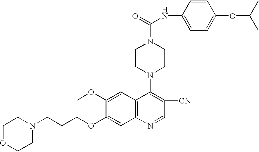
C(CCOC1=CC2=C(C=C1OC)C(N1CCN(C(=O)NC3=CC=C(OC(C)C)C=C3)CC1)=C([CN])C=N2)N1CCOCC1
